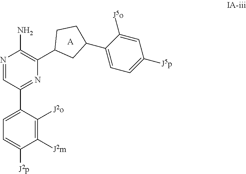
C1(C2=CC=C([J2p])C([J2m])=C2[J2o])=NC(C2CC(C3=CC=C([J5p])C=C3[J5o])CC2)=C(N)N=C1.[A]
